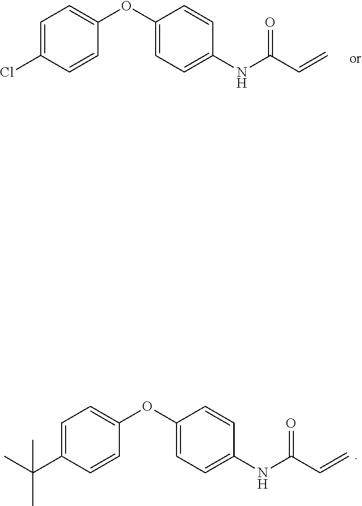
C1=C(C(C)(C)C)C=CC(OC2=CC=C(NC(C=C)=O)C=C2)=C1.C1=C(Cl)C=CC(OC2=CC=C(NC(C=C)=O)C=C2)=C1
